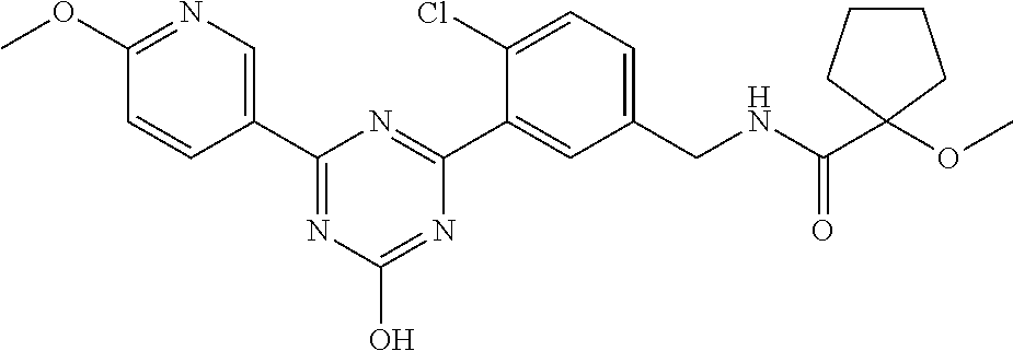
C1(C2=CN=C(OC)C=C2)=NC(O)=NC(C2=CC(CNC(=O)C3(OC)CCCC3)=CC=C2Cl)=N1
